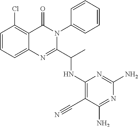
C1=CC=C2C(=C1Cl)C(=O)N(C1=CC=CC=C1)C(C(C)NC1=C(C#N)C(N)=NC(N)=N1)=N2
